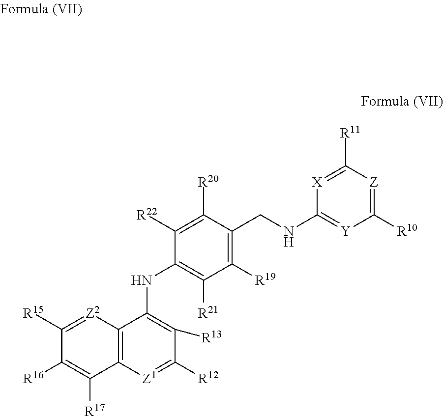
C12=C([Z1]=C([R12])C([R13])=C1NC1=C([R21])C([R19])=C(CNC3=[Y]C([R10])=[Z]C([R11])=[X]3)C([R20])=C1[R22])C([R17])=C([R16])C([R15])=[Z2]2
